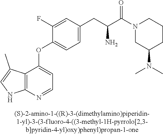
C1(F)=CC(CC(C(N2CC(N(C)C)CCC2)=O)N)=CC=C1OC1=CC=NC2=C1C(C)=CN2
